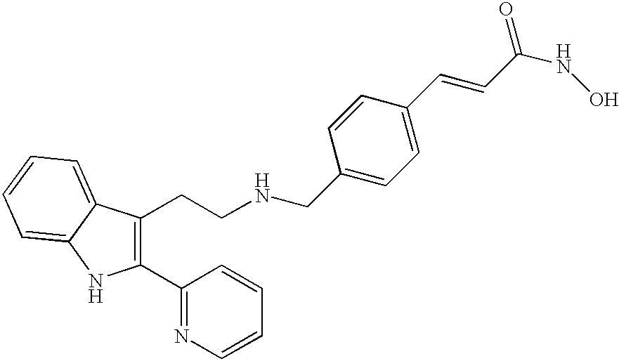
C1(C2=NC=CC=C2)=C(CCNCC2=CC=C(C=CC(NO)=O)C=C2)C2=CC=CC=C2N1
